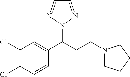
C1(Cl)=C(Cl)C=CC(C(CCN2CCCC2)N2N=CC=N2)=C1
